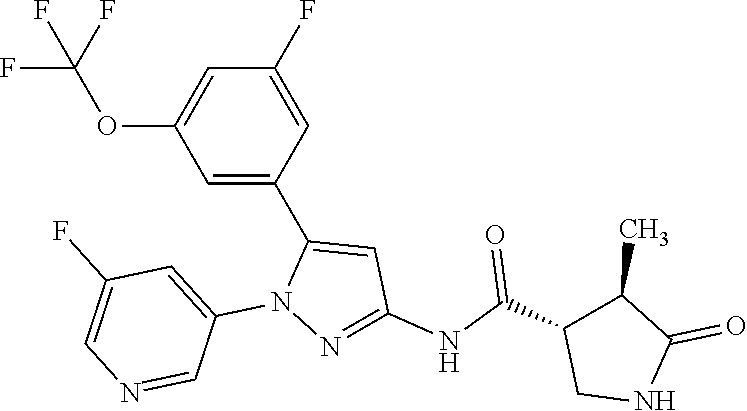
C1=C(OC(F)(F)F)C=C(C2=CC(NC(C3CNC(=O)C3C)=O)=NN2C2=CC(F)=CN=C2)C=C1F
